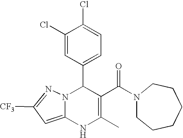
C1(Cl)=CC(C2N3C(=CC([CF3])=N3)NC(C)=C2C(=O)N2CCCCCC2)=CC=C1Cl
